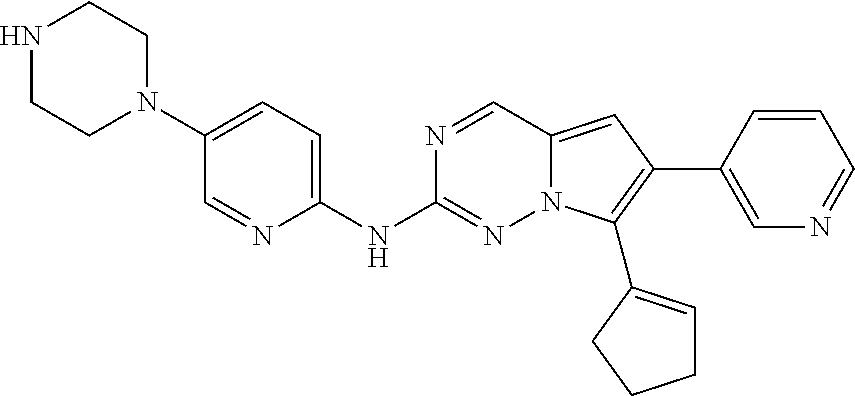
N1CCN(C2=CC=C(NC3=NN4C(=CC(C5=CN=CC=C5)=C4C4=CCCC4)C=N3)N=C2)CC1
